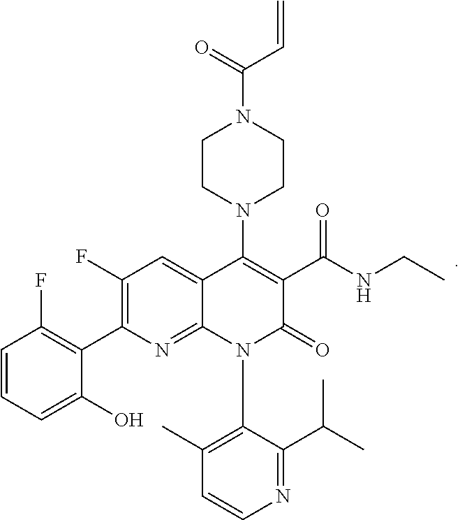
C1(F)=C(C2=C(F)C=CC=C2O)N=C2C(=C1)C(N1CCN(C(C=C)=O)CC1)=C(C(=O)NCC)C(=O)N2C1=C(C)C=CN=C1C(C)C
